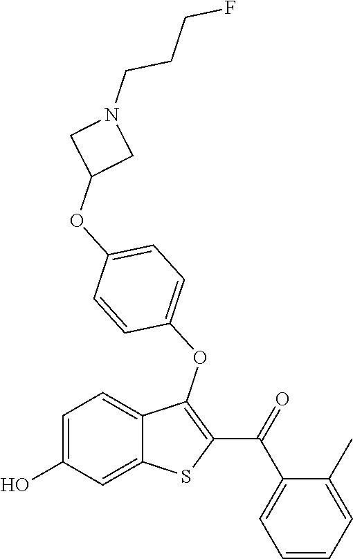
C1=C(O)C=C2C(=C1)C(OC1=CC=C(OC3CN(CCCF)C3)C=C1)=C(C(=O)C1=CC=CC=C1C)S2
